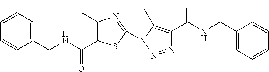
C1=CC(CNC(=O)C2=C(C)N=C(N3N=NC(C(NCC4=CC=CC=C4)=O)=C3C)S2)=CC=C1
